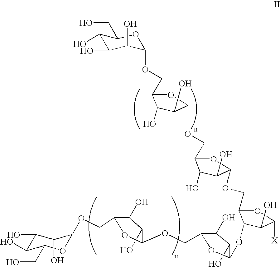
C1(O)C(O)C(O)C(OCC2C(O)C(O)C(OCC3C(O)C(O)C(OCC4C(OC5C(O)C(O)C(COC6C(O)C(O)C(COC7C(O)C(O)C(O)C(CO)O7)O6)O5)C(O)C([X])O4)O3)O2)OC1CO
